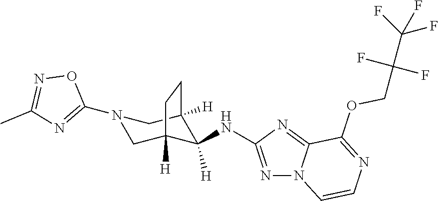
C1C2([H])C([H])(NC3=NN4C(=N3)C(OCC(C(F)(F)F)(F)F)=NC=C4)C([H])(CN1C1=NC(C)=NO1)CC2
